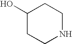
C1(O)CCNCC1
